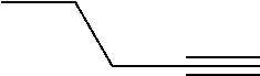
C(C#C)CC
